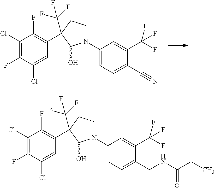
C1(Cl)=C(F)C(Cl)=CC(C2(C(F)(F)F)CCN(C3=CC=C(C#N)C(C(F)(F)F)=C3)C2O)=C1F.C1(Cl)=C(F)C(Cl)=CC(C2(C(F)(F)F)CCN(C3=CC=C(CNC(CC)=O)C(C(F)(F)F)=C3)C2O)=C1F
